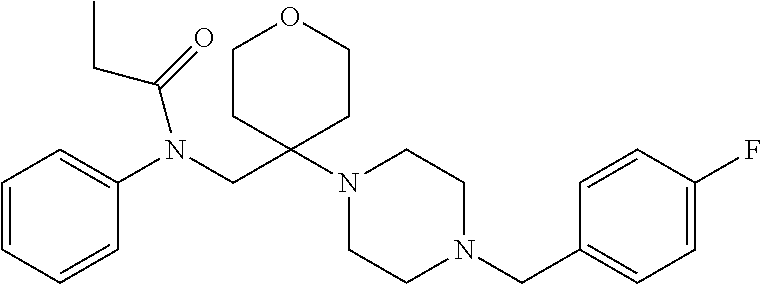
C1=CC=CC(N(CC2(N3CCN(CC4=CC=C(F)C=C4)CC3)CCOCC2)C(=O)CC)=C1
